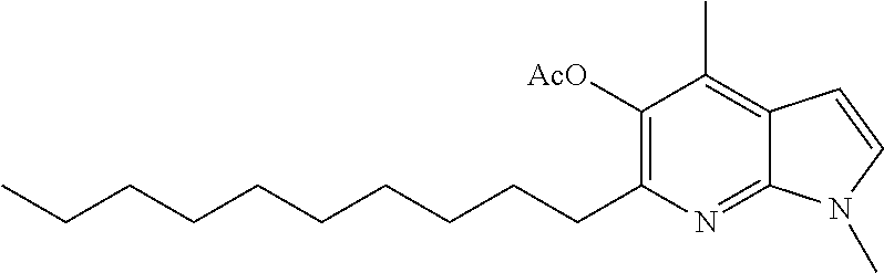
C1(CCCCCCCCCC)=C([AcO])C(C)=C2C(=N1)N(C)C=C2
